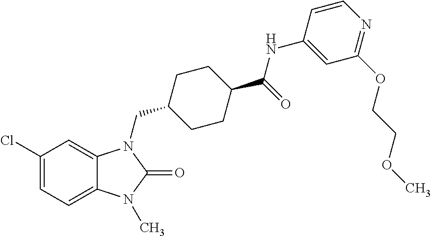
C1(Cl)=CC=C2C(=C1)N(CC1CCC(C(=O)NC3=CC(OCCOC)=NC=C3)CC1)C(=O)N2C
